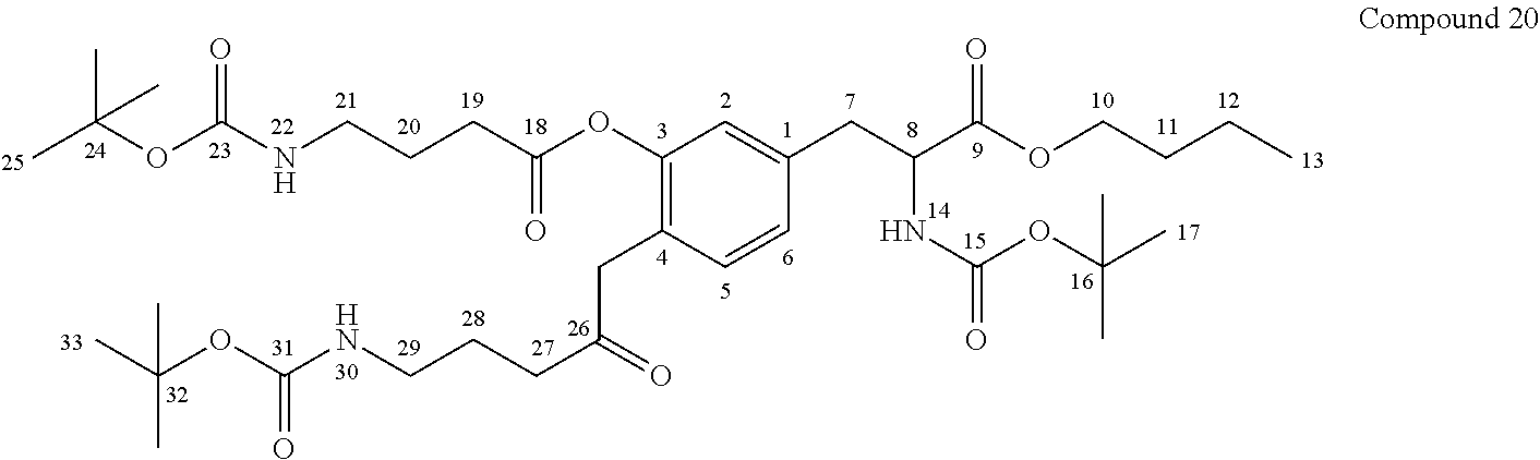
CC(OC(NCCCC(OC1=C(CC(=O)CCCNC(OC(C)(C)C)=O)C=CC(CC(C(OCCCC)=O)NC(OC(C)(C)C)=O)=C1)=O)=O)(C)C
